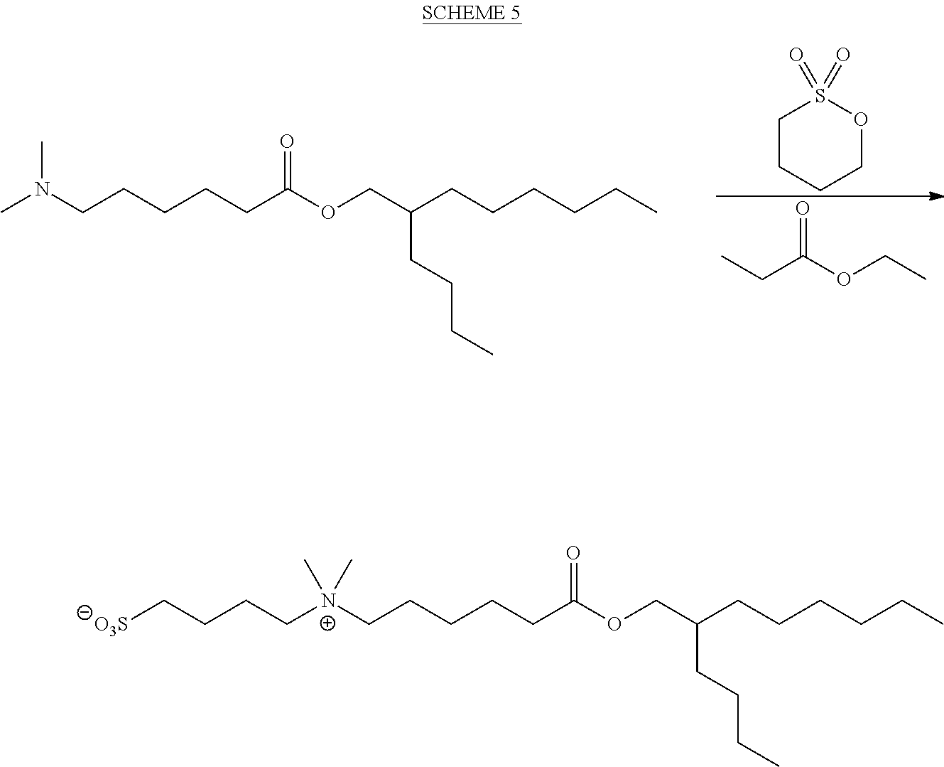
C([N+](CCCCCC(OCC(CCCCCC)CCCC)=O)(C)C)CCC[O3S].CN(CCCCCC(OCC(CCCCCC)CCCC)=O)C.S1(=O)(=O)CCCCO1.CCC(OCC)=O
